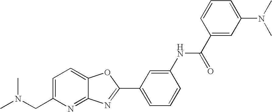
C1=C(CN(C)C)N=C2C(=C1)OC(C1=CC=CC(NC(C3=CC(N(C)C)=CC=C3)=O)=C1)=N2
